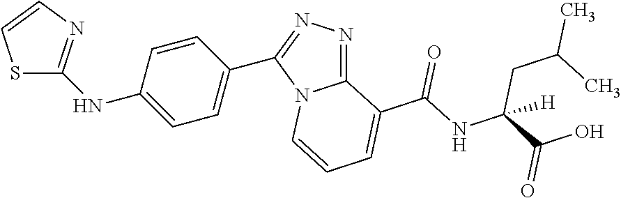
S1C(NC2=CC=C(C3=NN=C4N3C=CC=C4C(=O)NC(CC(C)C)(C(=O)O)[H])C=C2)=NC=C1
